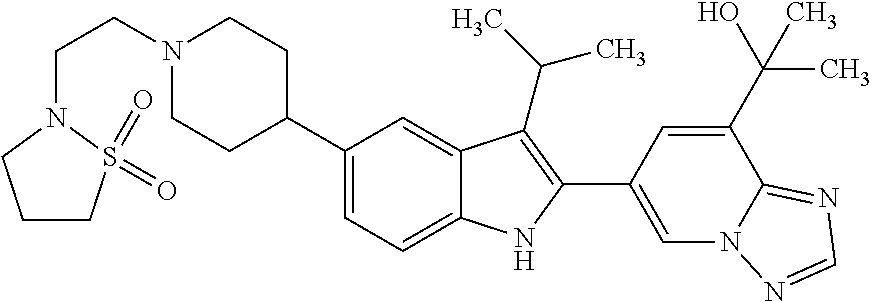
N1(CCN2CCCS2(=O)=O)CCC(C2=CC=C3C(=C2)C(C(C)C)=C(C2=CN4C(=NC=N4)C(C(O)(C)C)=C2)N3)CC1
